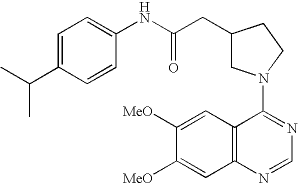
C1(N2CC(CC(NC3=CC=C(C(C)C)C=C3)=O)CC2)=NC=NC2=C1C=C([MeO])C([MeO])=C2
